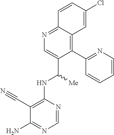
N(C(C1=CN=C2C(=C1C1=NC=CC=C1)C=C(Cl)C=C2)[Me])C1=C(C#N)C(N)=NC=N1
